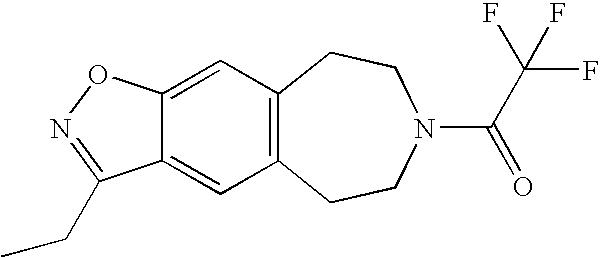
C12=CC3=C(C=C1ON=C2CC)CCN(C(C(F)(F)F)=O)CC3
